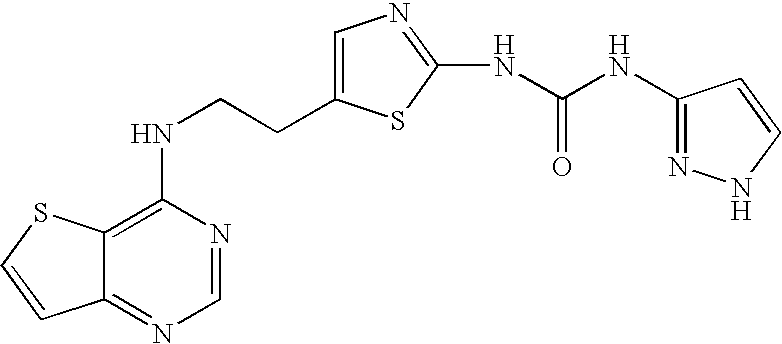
C(CNC1=C2C(=NC=N1)C=CS2)C1=CN=C(NC(=O)NC2=NNC=C2)S1
